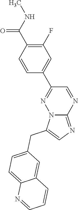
C1=CC(C2=NN3C(=NC=C3CC3=CC=C4C(=C3)C=CC=N4)N=C2)=CC(F)=C1C(NC)=O
